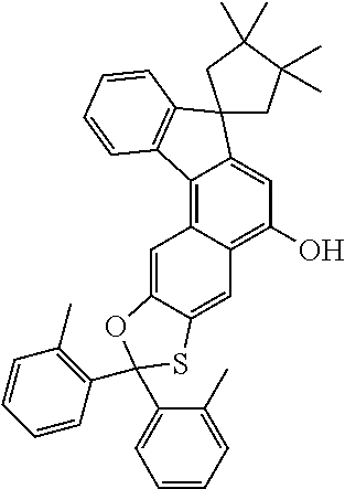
C1(O)=C2C(=C3C(=C1)C1(C4=C3C=CC=C4)CC(C)(C)C(C)(C)C1)C=C1C(=C2)SC(C2=C(C)C=CC=C2)(C2=CC=CC=C2C)O1
